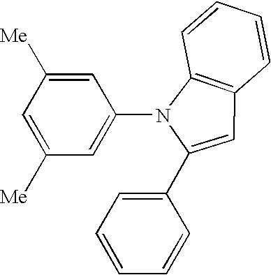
C1=C([Me])C=C(N2C(C3=CC=CC=C3)=CC3=C2C=CC=C3)C=C1[Me]
